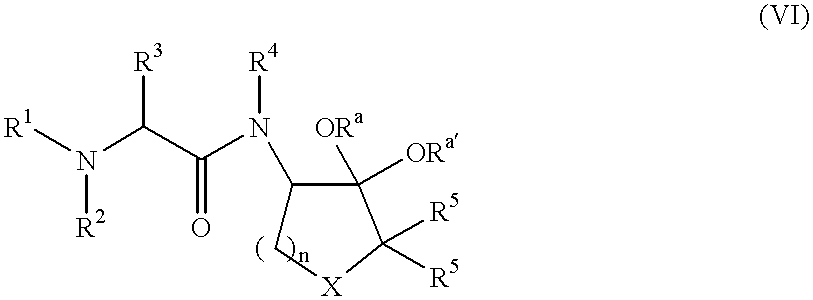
[R1]N(C(C(N(C1C[X]C([R5])([R5])C1([ORa])[ORa])[R4])=O)[R3])[R2]
